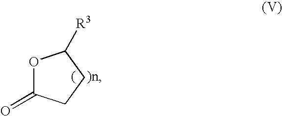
C1(=O)OC([R3])CC1
